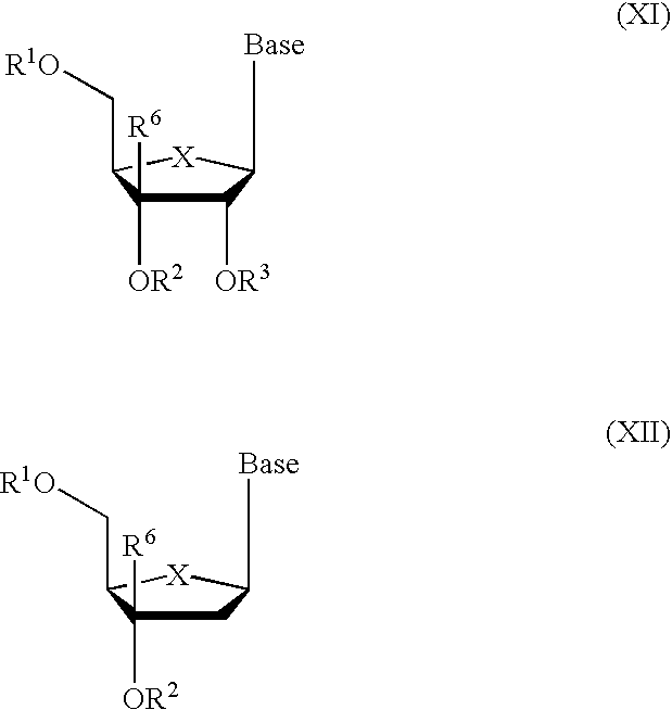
C1([OR3])C([OR2])([R6])C(C[R1O])[X]C1[Base].C1C([OR2])([R6])C(C[R1O])[X]C1[Base]
